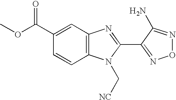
C1(C(OC)=O)=CC2=C(C=C1)N(C[NC])C(C1=NON=C1N)=N2
